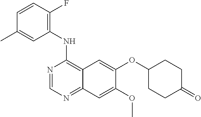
N1=CN=C2C(=C1NC1=C(F)C=CC(C)=C1)C=C(OC1CCC(=O)CC1)C(OC)=C2
